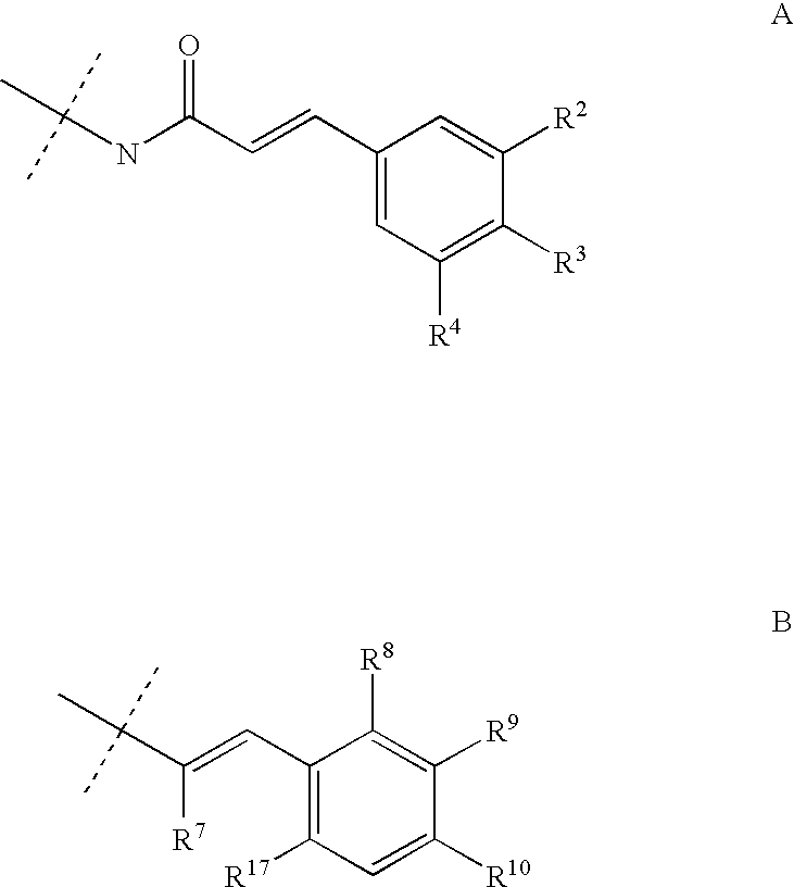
CC(NC(C=CC1=CC([R4])=C([R3])C([R2])=C1)=O)(C)C.C1(C=C(C(C)(C)C)[R7])=C([R17])C=C([R10])C([R9])=C1[R8]
